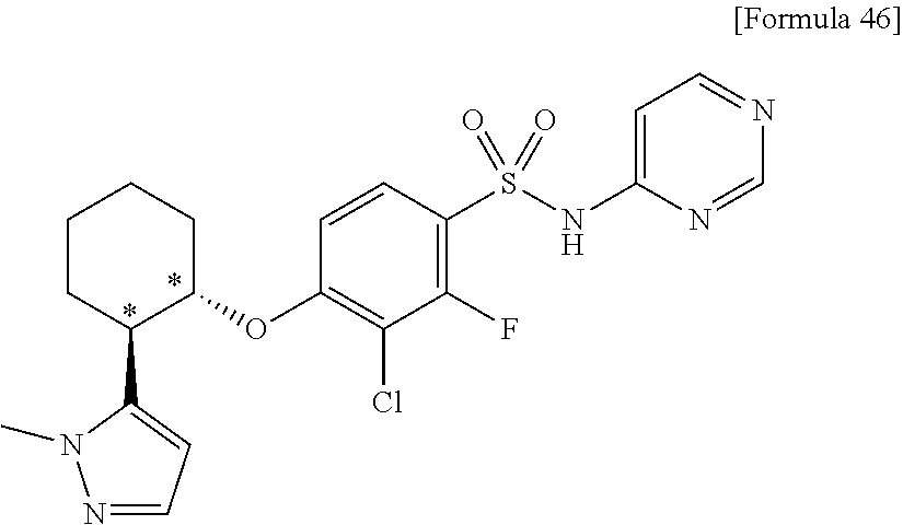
C1C(OC2=C(Cl)C(F)=C(S(NC3=CC=NC=N3)(=O)=O)C=C2)C(C2=CC=NN2C)CCC1
